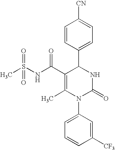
C1=CC(C2C(C(=O)NS(C)(=O)=O)=C(C)N(C3=CC=CC([CF3])=C3)C(=O)N2)=CC=C1[CN]
